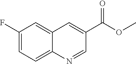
C1(F)=CC=C2C(=C1)C=C(C(OC)=O)C=N2
